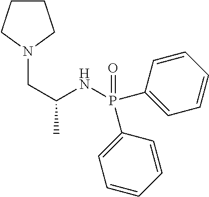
C1CCN(CC(C)NP(C2=CC=CC=C2)(=O)C2=CC=CC=C2)C1
